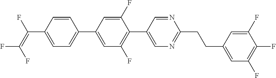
C1=CC(C(=C(F)F)F)=CC=C1C1=CC(F)=C(C2=CN=C(CCC3=CC(F)=C(F)C(F)=C3)N=C2)C(F)=C1
